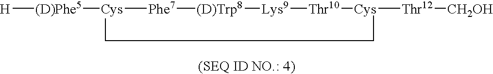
[H][(D)Phe5][Cys]1[Phe7][(D)Trp8][Lys9][Thr10][Cys]([Thr12][CH2OH])CC1
